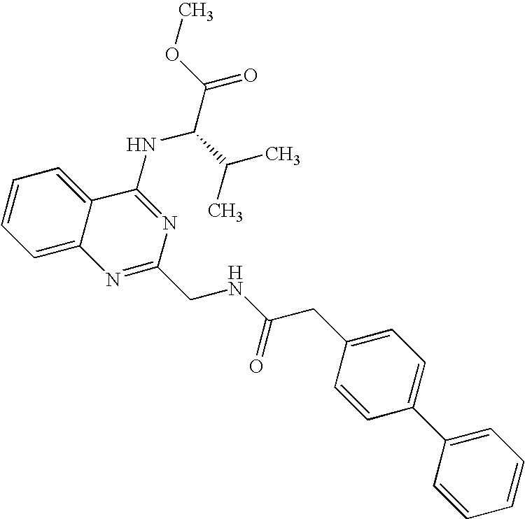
C12=CC=CC=C1C(NC(C(=O)OC)C(C)C)=NC(CNC(=O)CC1=CC=C(C3=CC=CC=C3)C=C1)=N2
